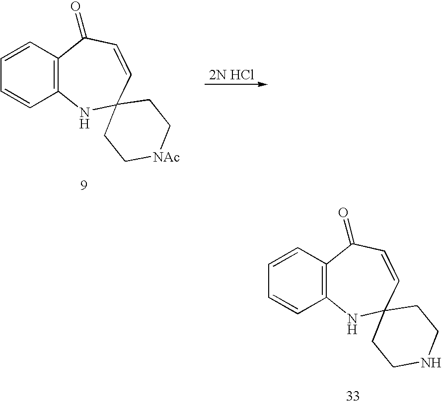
C12=C(C=CC=C1)C(=O)C=CC1(N2)CC[NAc]CC1.C12=C(C=CC=C1)C(=O)C=CC1(N2)CCNCC1
